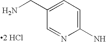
C1(CN)=CC=C(N)N=C1.[2 HCl]
